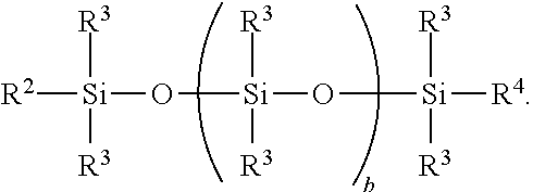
[R2][Si]([R3])([R3])O[Si]([R3])([R3])O[Si]([R4])([R3])[R3]
